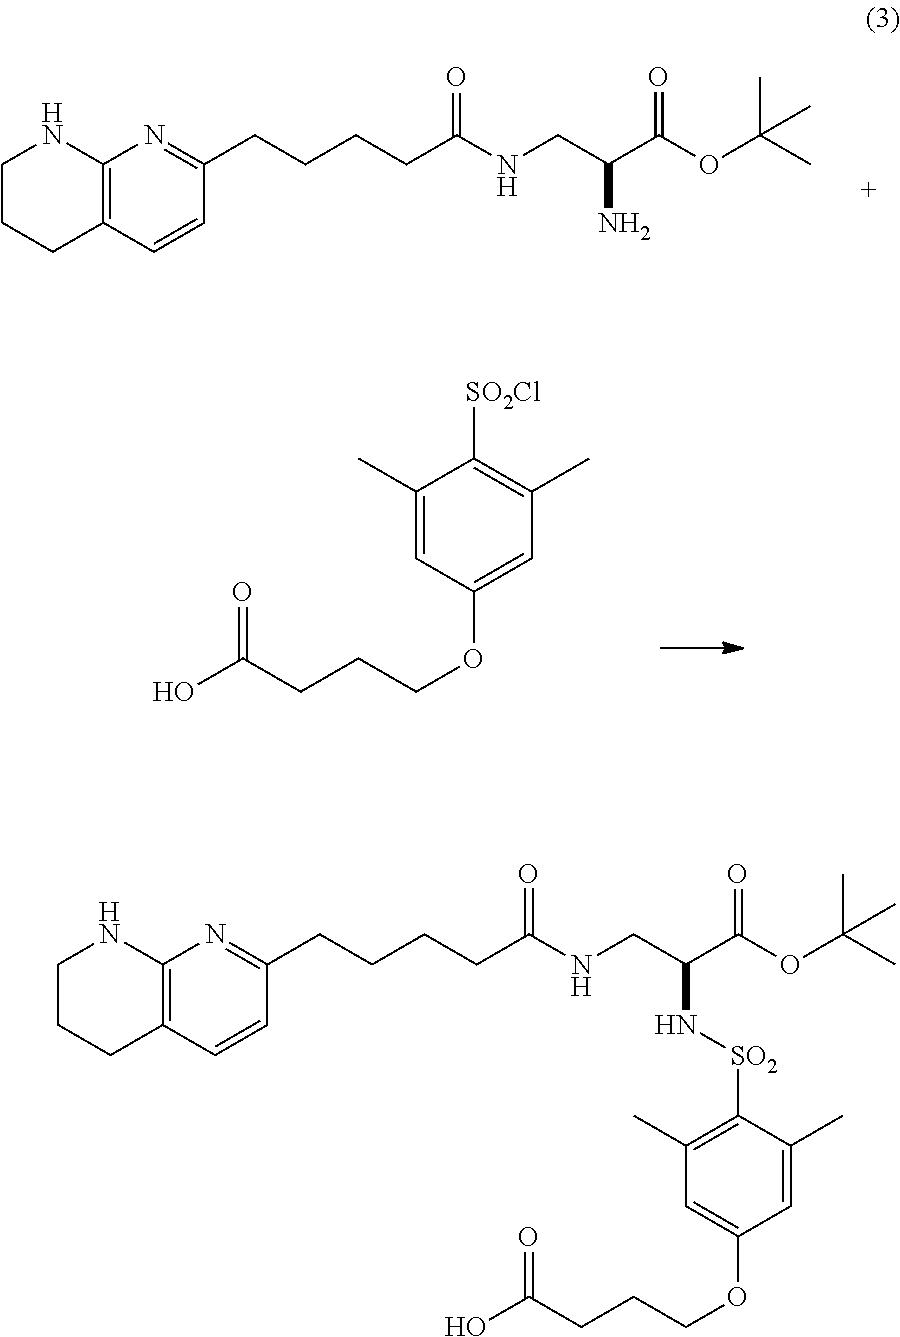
C1CCC2=C(N1)N=C(CCCCC(=O)NCC(C(OC(C)(C)C)=O)N)C=C2.C1(C)=CC(OCCCC(O)=O)=CC(C)=C1[SO2Cl].C1CCC2=C(N1)N=C(CCCCC(=O)NCC(C(OC(C)(C)C)=O)N[SO2]C1=C(C)C=C(OCCCC(O)=O)C=C1C)C=C2
